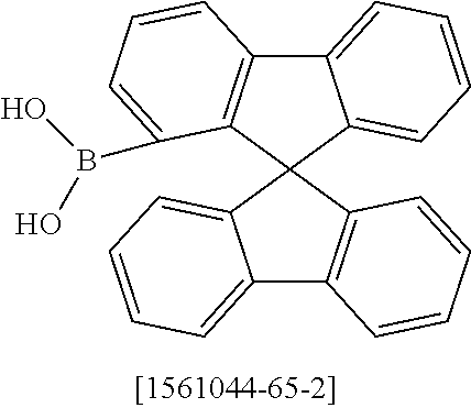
C12=CC=CC=C1C1(C3=C2C=CC=C3B(O)O)C2=CC=CC=C2C2=C1C=CC=C2
